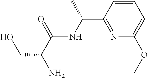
C1=CC=C(OC)N=C1C(NC(C(N)CO)=O)C
